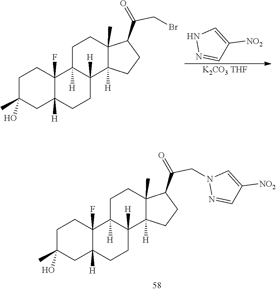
C1C(C)(O)CC2([H])C(F)(C1)C1([H])C([H])(CC2)C2([H])C(C)(CC1)C(C(=O)CN1N=CC([NO2])=C1)CC2.C1C(C)(O)CC2([H])C(F)(C1)C1([H])C([H])(CC2)C2([H])C(C)(CC1)C(C(=O)CBr)CC2.N1N=CC([NO2])=C1.[K2CO3 THF]
